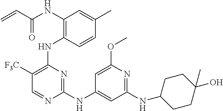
N(C1=C(NC2=C([F3C])C=NC(NC3=CC(NC4CCC(O)(C)CC4)=NC(OC)=C3)=N2)C=CC(C)=C1)C(C=C)=O
